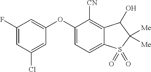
C1(F)=CC(Cl)=CC(OC2=CC=C3C(=C2[CN])C(O)C([Me])([Me])S3(=O)=O)=C1
